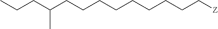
C(CCCCC[Z])CCCC(CCC)C
